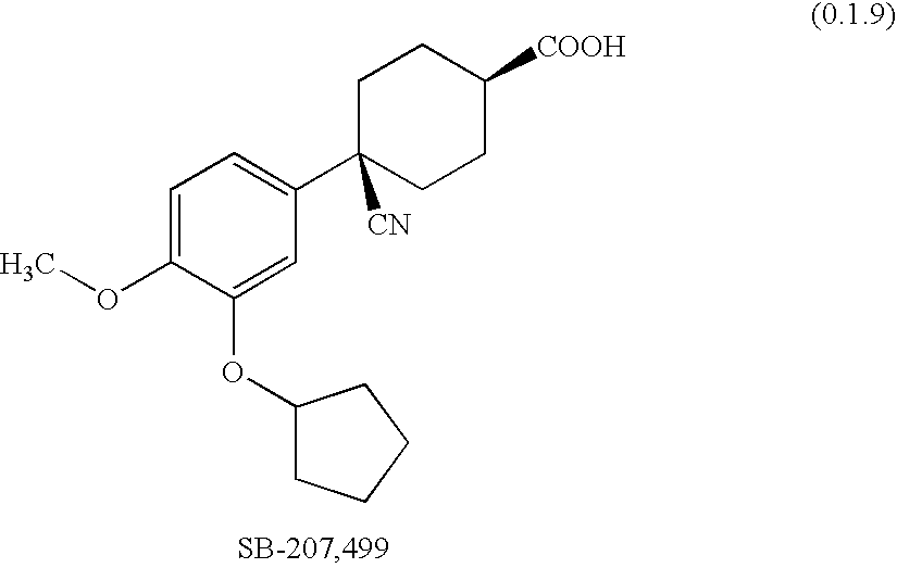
C1=C(OC)C(OC2CCCC2)=CC(C2([CN])CCC([COOH])CC2)=C1
